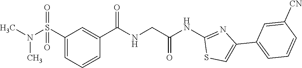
C1(S(N(C)C)(=O)=O)=CC=CC(C(=O)NCC(NC2=NC(C3=CC=CC([CN])=C3)=CS2)=O)=C1
